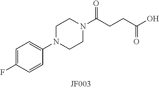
C1N(C2=CC=C(F)C=C2)CCN(C(CCC(O)=O)=O)C1
